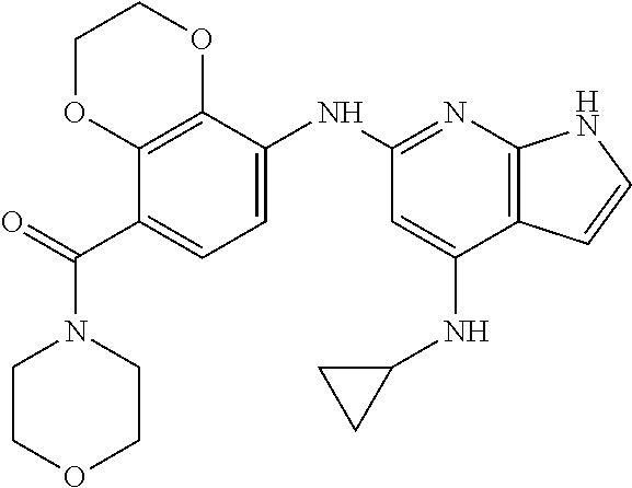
C1(C(=O)N2CCOCC2)=CC=C(NC2=NC3=C(C(NC4CC4)=C2)C=CN3)C2=C1OCCO2
